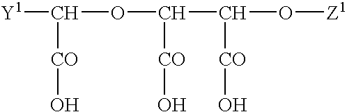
[Y1]C(OC([CO]O)C([CO]O)O[Z1])[CO]O
